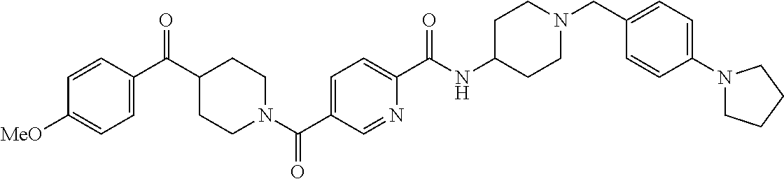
C1=CC(C(C2CCN(C(C3=CC=C(C(NC4CCN(CC5=CC=C(N6CCCC6)C=C5)CC4)=O)N=C3)=O)CC2)=O)=CC=C1[MeO]
